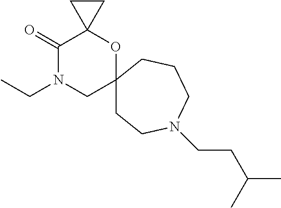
C1(=O)N(CC)CC2(OC13CC3)CCN(CCC(C)C)CCC2
